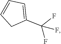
C1=C(C(F)(F)F)CC=C1
